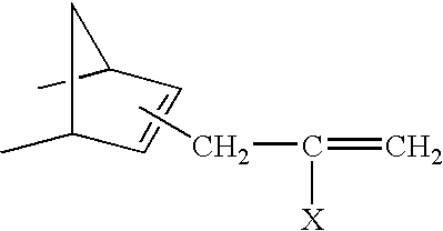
CC1CC(C)C=C1.CCC(=C)[X]
